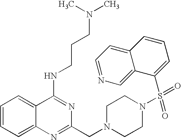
C1=CC=C2C(=C1)C(NCCCN(C)C)=NC(CN1CCN(S(C3=CC=CC4=CC=NC=C43)(=O)=O)CC1)=N2
